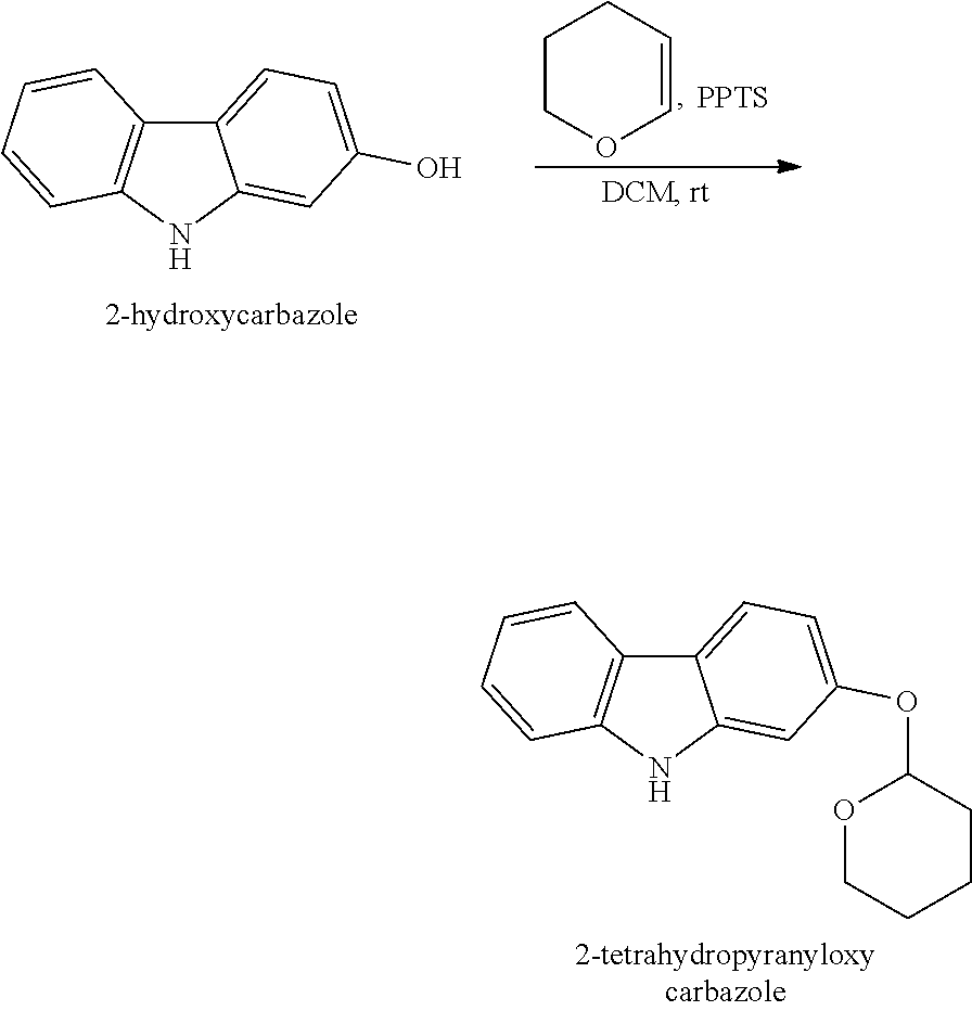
C12=CC=C(O)C=C1NC1=C2C=CC=C1.C1COC=CC1.[PPTS].C12=CC=C(OC3OCCCC3)C=C1NC1=C2C=CC=C1
